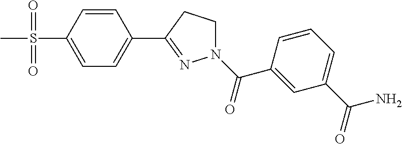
C1=CC(S(=O)(C)=O)=CC=C1C1=NN(C(=O)C2=CC(C(=O)N)=CC=C2)CC1
